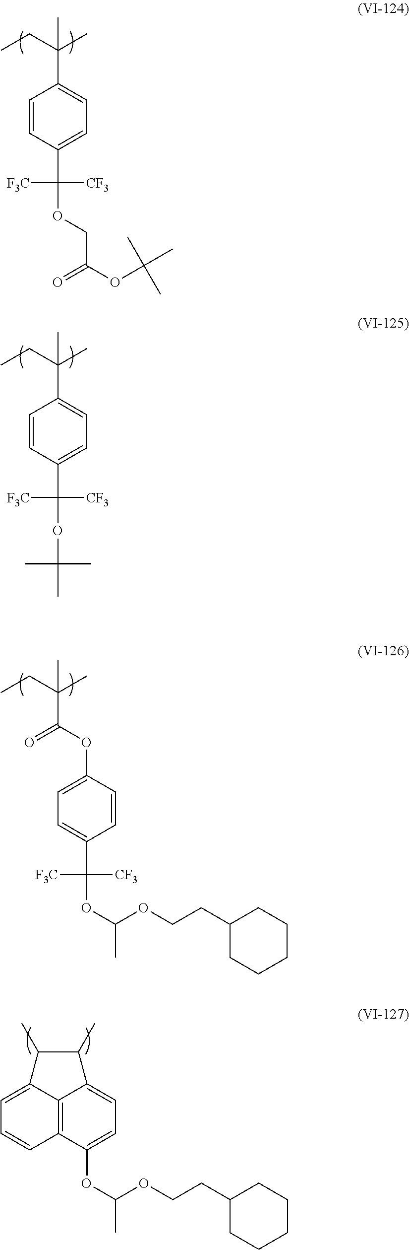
C(C(CC)(C)C)(OC1=CC=C(C(OC(C)OCCC2CCCCC2)([CF3])[F3C])C=C1)=O.C(C1=CC=C(C(OC(C)(C)C)([CF3])[F3C])C=C1)(CC)(C)C.C(C1=CC=C(C([F3C])([CF3])OCC(=O)OC(C)(C)C)C=C1)(CC)(C)C.C12=C3C(OC(OCCC4CCCCC4)C)=CC=C1C(C)C(C)C2=CC=C3
